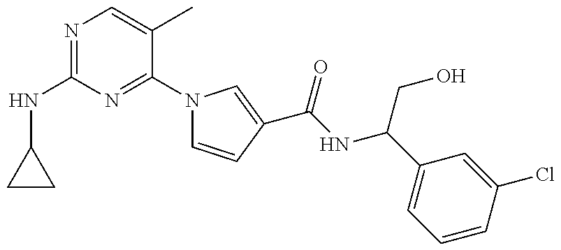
C1(NC2=NC=C(C)C(N3C=CC(C(=O)NC(CO)C4=CC=CC(Cl)=C4)=C3)=N2)CC1
